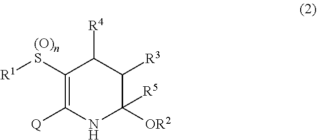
C1([(O)nS][R1])=C([Q])NC([OR2])([R5])C([R3])C1[R4]
